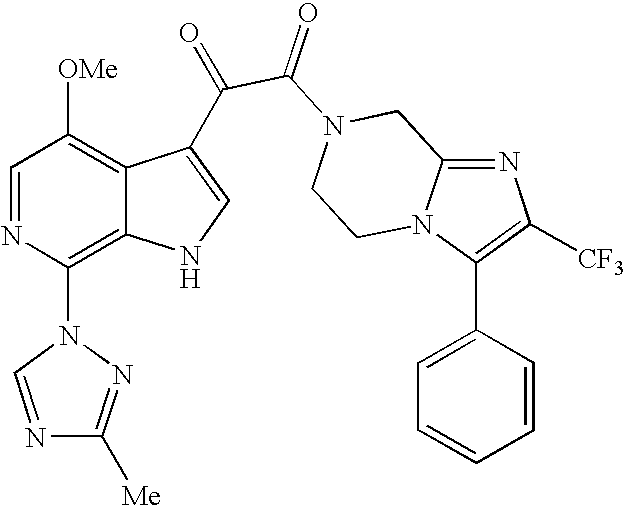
N1=C2N(C(C3=CC=CC=C3)=C1[CF3])CCN(C(=O)C(=O)C1=CNC3=C(N4N=C([Me])N=C4)N=CC([OMe])=C31)C2
